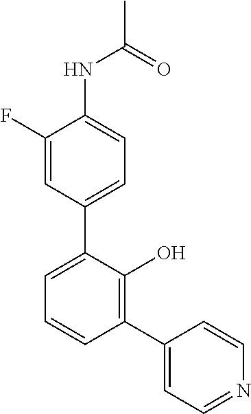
C1(F)=CC(C2=CC=CC(C3=CC=NC=C3)=C2O)=CC=C1NC(C)=O
